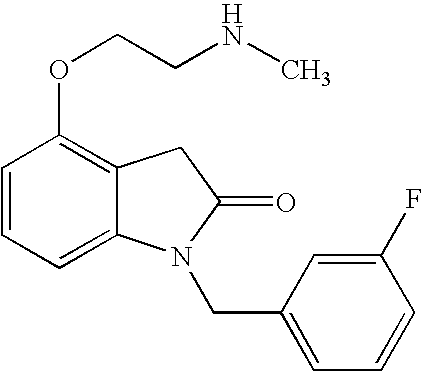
C1=CC=C2C(=C1OCCNC)CC(=O)N2CC1=CC=CC(F)=C1
